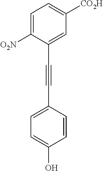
C1([O2N])=CC=C([CO2H])C=C1C#CC1=CC=C(O)C=C1
